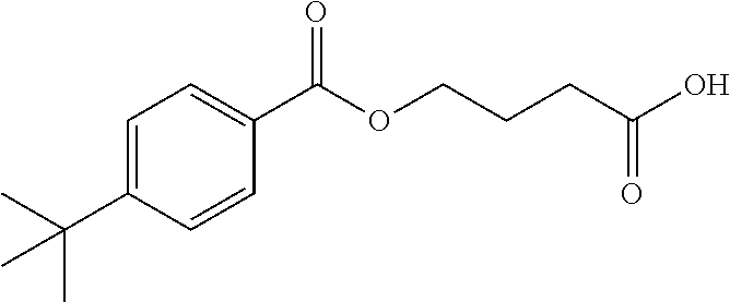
C1=C(C(C)(C)C)C=CC(C(OCCCC(O)=O)=O)=C1
